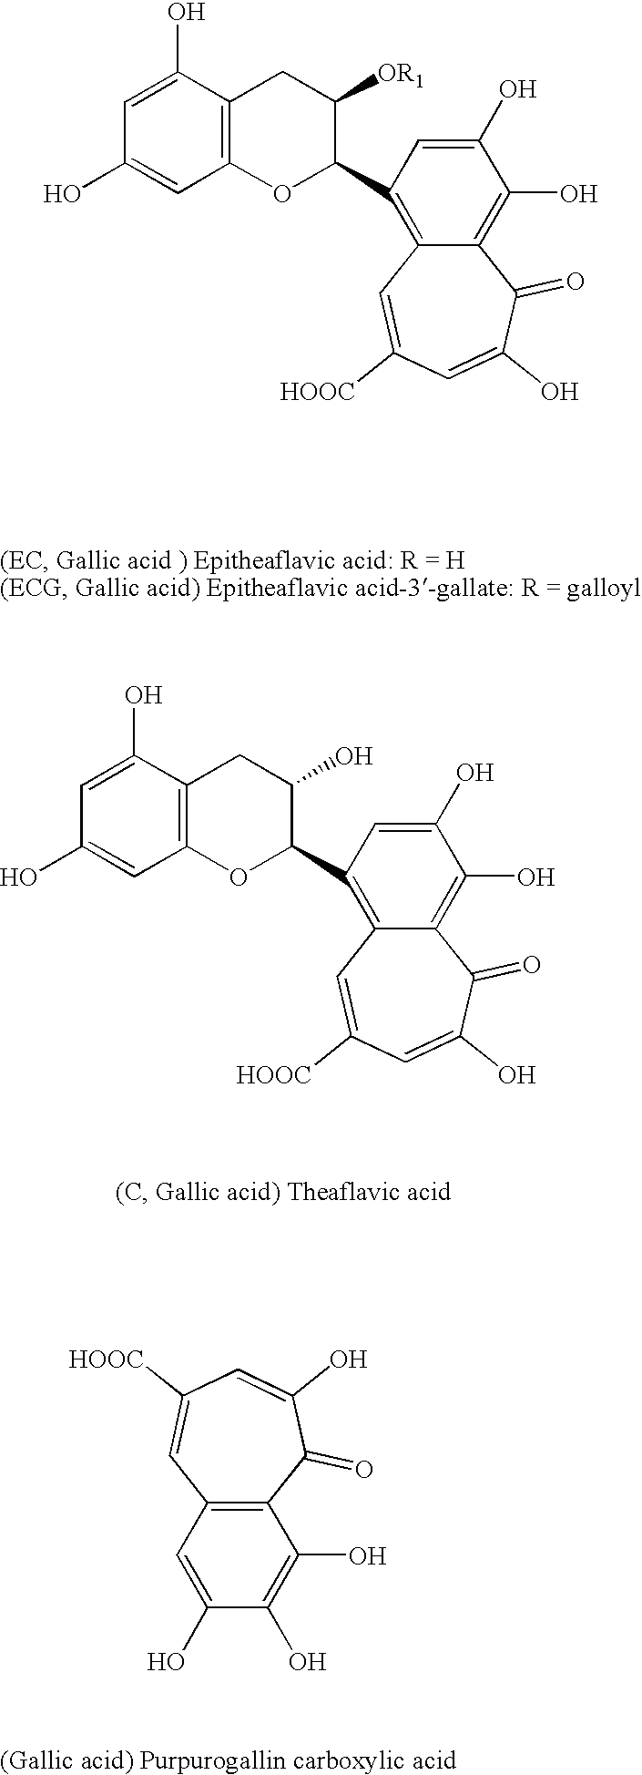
C1=C(O)C2=C(C=C1O)OC(C1=C3C(=C(O)C(O)=C1)C(=O)C(O)=CC([HOOC])=C3)C([OR1])C2.C1=C(O)C2=C(C=C1O)OC(C1=C3C(=C(O)C(O)=C1)C(=O)C(O)=CC([HOOC])=C3)C(O)C2.C12=C(C(=O)C(O)=CC([HOOC])=C1)C(O)=C(O)C(O)=C2
